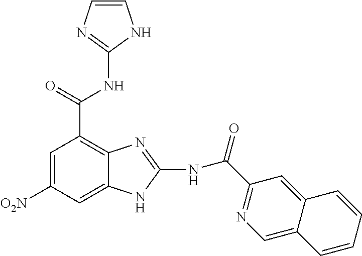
C1=C([O2N])C=C2C(=C1C(NC1=NC=CN1)=O)N=C(NC(C1=NC=C3C(=C1)C=CC=C3)=O)N2
